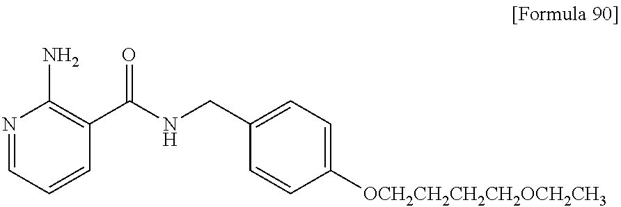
N1=CC=CC(C(NCC2=CC=C([OCH2CH2CH2CH2OCH2CH3])C=C2)=O)=C1N
